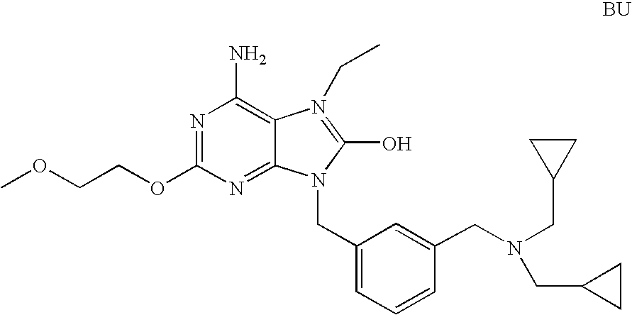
N1=C(OCCOC)N=C2C(=C1N)N(CC)=C(O)N2CC1=CC=CC(CN(CC2CC2)CC2CC2)=C1
